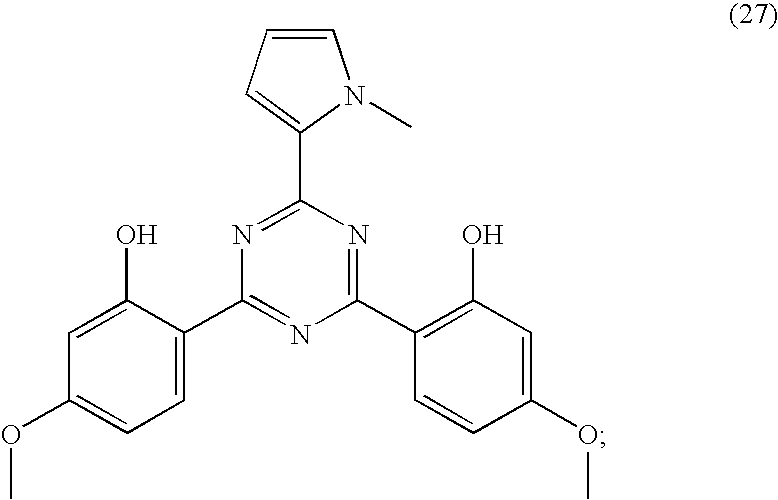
N1=C(C2=CC=CN2C)N=C(C2=C(O)C=C(OC)C=C2)N=C1C1=CC=C(OC)C=C1O
